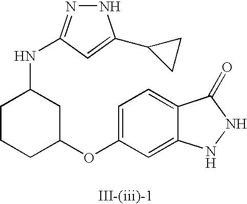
C1=C(OC2CC(NC3=NNC(C4CC4)=C3)CCC2)C=C2C(=C1)C(=O)NN2
